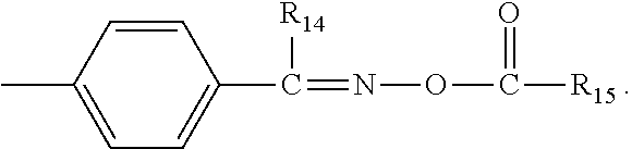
C1=CC(C)=CC=C1C(=NOC(=O)[R15])[R14]
